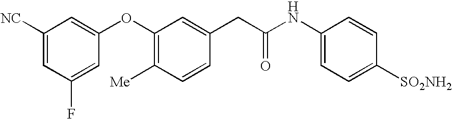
C1([NC])=CC(F)=CC(OC2=C([Me])C=CC(CC(NC3=CC=C([SO2NH2])C=C3)=O)=C2)=C1
